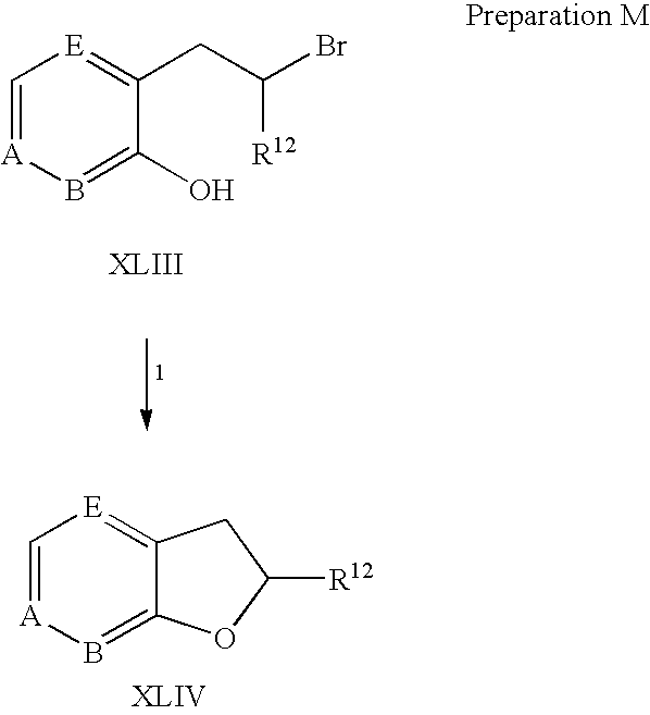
C1=[A]B=C(O)C(CC(Br)[R12])=[E]1.C1=[A]B=C2C(=[E]1)CC([R12])O2
